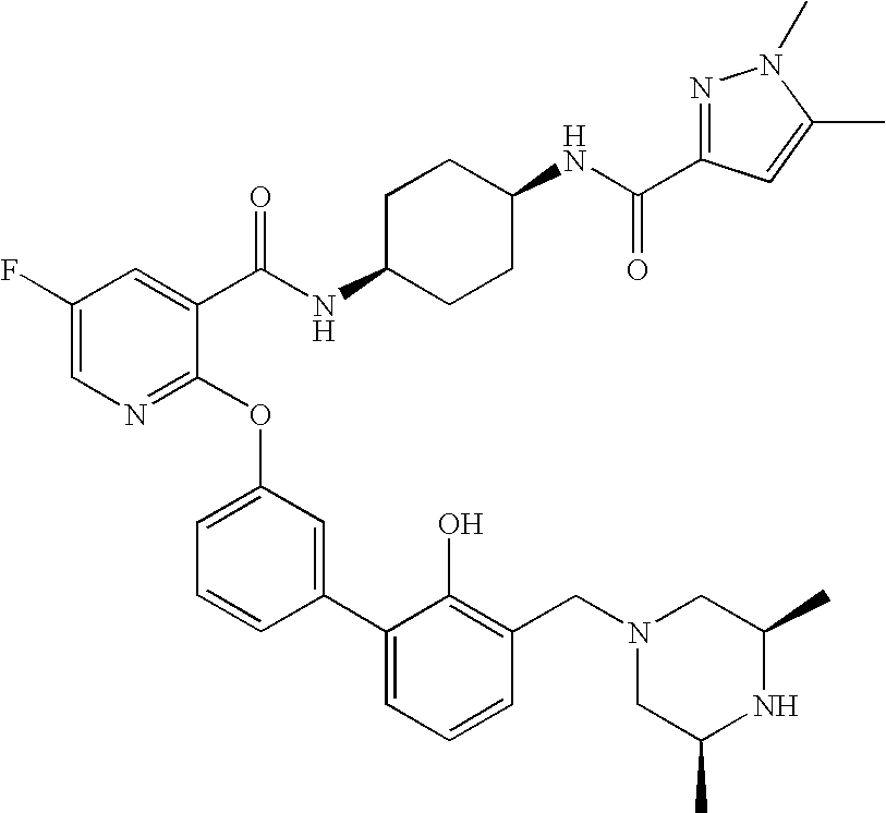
N1(CC2=C(O)C(C3=CC(OC4=NC=C(F)C=C4C(NC4CCC(NC(=O)C5=NN(C)C(C)=C5)CC4)=O)=CC=C3)=CC=C2)CC(C)NC(C)C1
